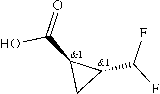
OC(C1CC1C(F)F)=O
